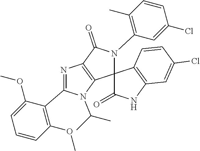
C1(OC)=C(C2=NC3=C(N2C(C)C)C2(N(C4=C(C)C=CC(Cl)=C4)C3=O)C(=O)NC3=C2C=CC(Cl)=C3)C(OC)=CC=C1
